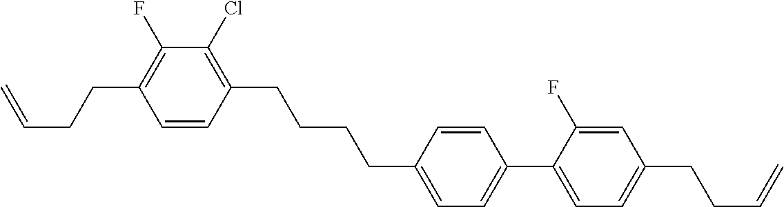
C1=CC(CCCCC2=CC=C(C3=CC=C(CCC=C)C=C3F)C=C2)=C(Cl)C(F)=C1CCC=C
